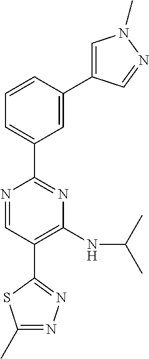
N1=CC(C2=NN=C(C)S2)=C(NC(C)C)N=C1C1=CC=CC(C2=CN(C)N=C2)=C1
